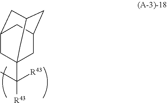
C([R43])(C)([R43])C12CC3CC(CC(C1)C3)C2
